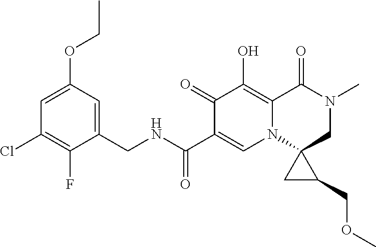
C1=C(OCC)C=C(CNC(C2=CN3C(=C(O)C2=O)C(=O)N(C)CC32CC2COC)=O)C(F)=C1Cl
